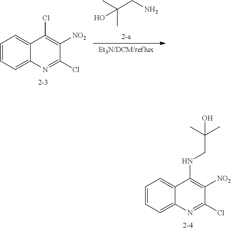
C1=CC=C2C(=C1)C(Cl)=C([NO2])C(Cl)=N2.C(C)(C)(CN)O.C1=CC=C2C(=C1)C(NCC(C)(C)O)=C([NO2])C(Cl)=N2
